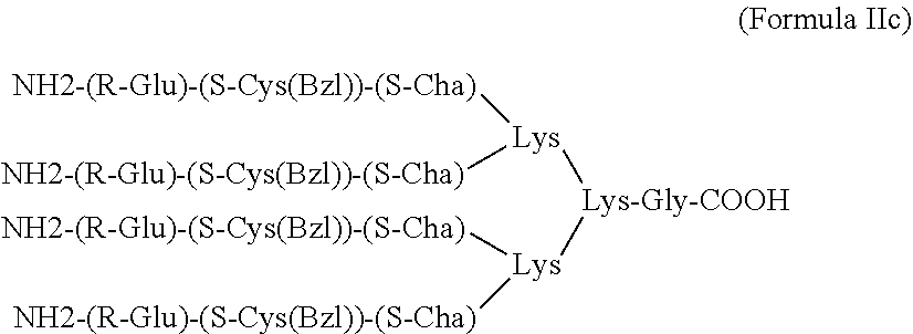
[NH2-(R-Glu)-(S-Cys(Bzl))-(S-Cha)][Lys]([Lys-Gly-COOH][Lys]([NH2-(R-Glu)-(S-Cys(Bzl))-(S-Cha)])[NH2-(R-Glu)-(S-Cys(Bzl))-(S-Cha)])[NH2-(R-Glu)-(S-Cys(Bzl))-(S-Cha)]
